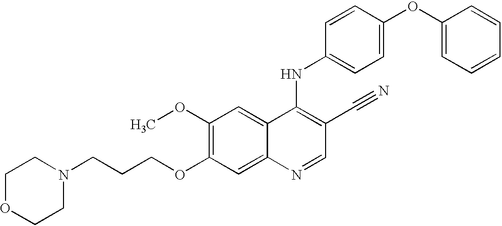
C1OCCN(CCCOC2=C(OC)C=C3C(=C2)N=CC(C#N)=C3NC2=CC=C(OC3=CC=CC=C3)C=C2)C1
